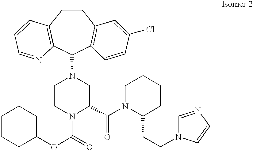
C1CC2=C(C(N3CCN(C(=O)OC4CCCCC4)C(C(N4C(CCN5C=NC=C5)CCCC4)=O)C3)C3=C1C=C(Cl)C=C3)N=CC=C2
